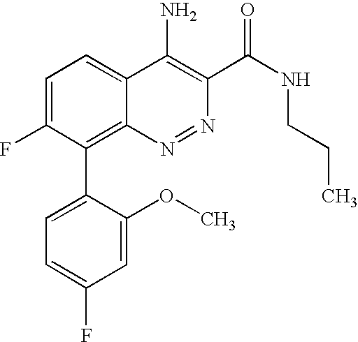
C1=C(C2=C3C(=CC=C2F)C(N)=C(C(NCCC)=O)N=N3)C(OC)=CC(F)=C1
